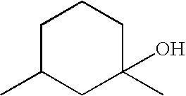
C1C(C)CC(C)(O)CC1
